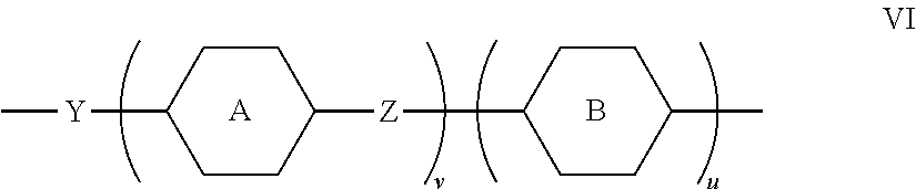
[A].C1C([Y]C)CCC([Z]C2CCC(C)CC2)C1.B
